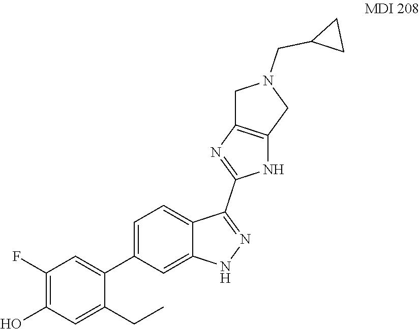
C1(CN2CC3=C(C2)NC(C2=NNC4=CC(C5=CC(F)=C(O)C=C5CC)=CC=C24)=N3)CC1
